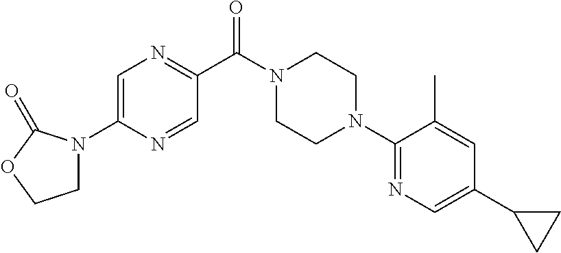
C1=C(N2CCOC2=O)N=CC(C(N2CCN(C3=NC=C(C4CC4)C=C3C)CC2)=O)=N1
